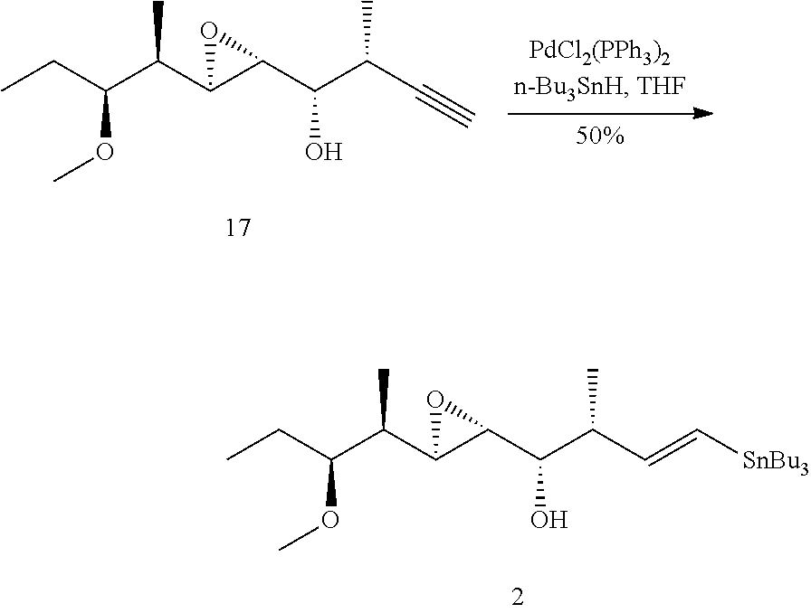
CCC(C(C1C(C(O)C(C#C)C)O1)C)OC.CCC(C(C1C(C(O)C(C=C[SnBu3])C)O1)C)OC
